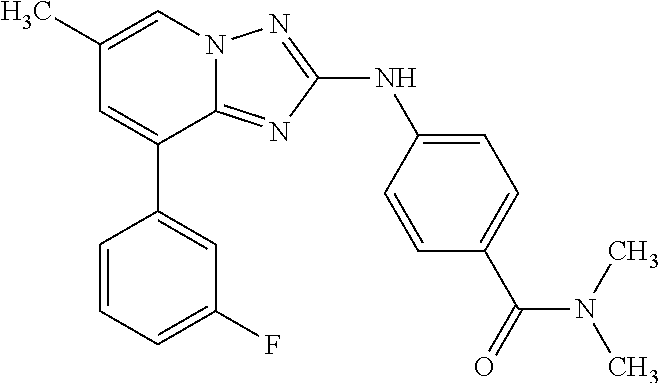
C1(C2=CC(C)=CN3C2=NC(NC2=CC=C(C(=O)N(C)C)C=C2)=N3)=CC(F)=CC=C1
